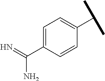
C1=C(C(=N)N)C=CC(C(C)C)=C1
